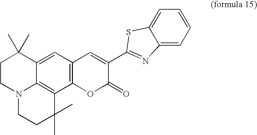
C12=C3C4=C(C=C1C(C)(C)CCN2CCC3(C)C)C=C(C1=NC2=CC=CC=C2S1)C(=O)O4
